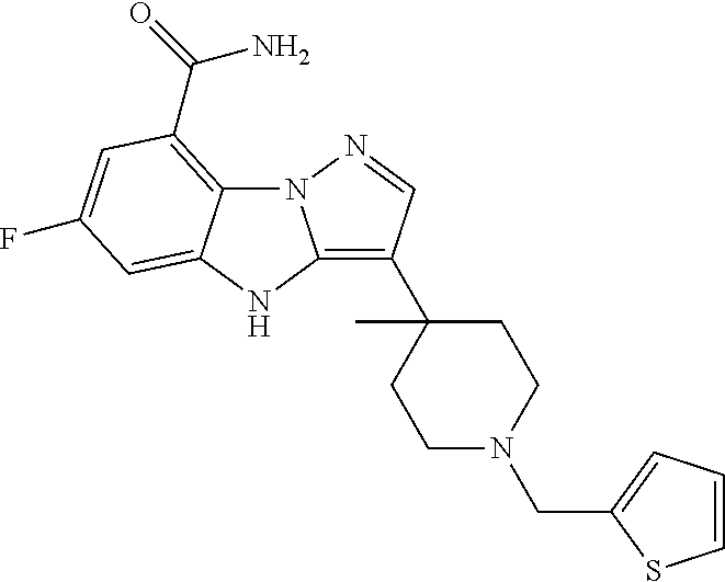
N12C3=C(C(=O)N)C=C(F)C=C3NC1=C(C1(C)CCN(CC3=CC=CS3)CC1)C=N2
